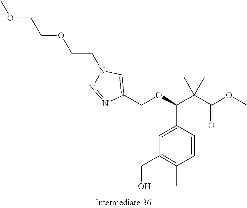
C1=CC(C(C(C(OC)=O)(C)C)OCC2=CN(CCOCCOC)N=N2)=CC(CO)=C1C
